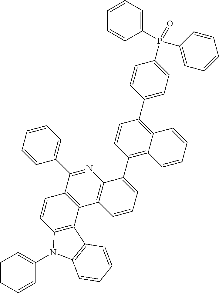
C12=C(C3=C(N=C1C1=CC=CC=C1)C(C1=C4C(=C(C5=CC=C(P(=O)(C6=CC=CC=C6)C6=CC=CC=C6)C=C5)C=C1)C=CC=C4)=CC=C3)C1=C(C=C2)N(C2=CC=CC=C2)C2=C1C=CC=C2
